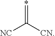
*=C([NC])[CN]
